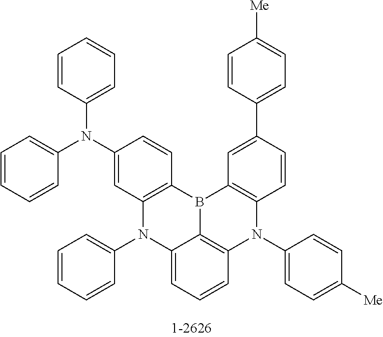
C1(N(C2=CC=CC=C2)C2=CC=CC=C2)=CC2=C(C=C1)B1C3=C(C=CC(C4=CC=C([Me])C=C4)=C3)N(C3=CC=C([Me])C=C3)C3=C1C(=CC=C3)N2C1=CC=CC=C1
